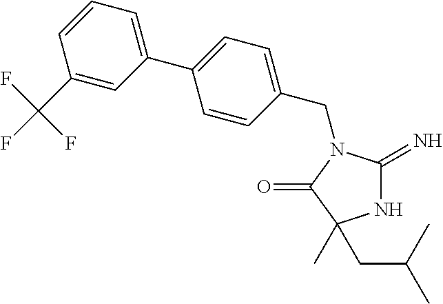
N1C(=N)N(CC2=CC=C(C3=CC=CC(C(F)(F)F)=C3)C=C2)C(=O)C1(CC(C)C)C
